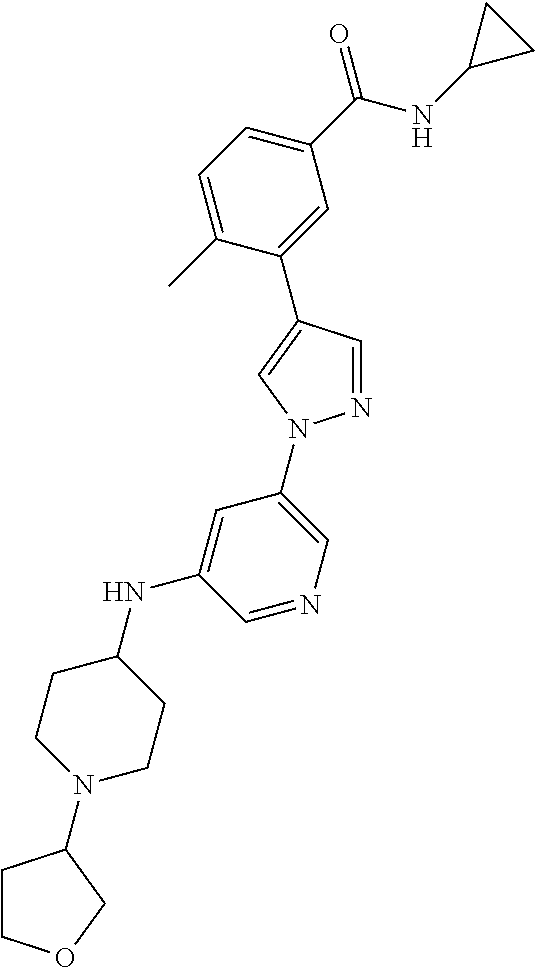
C1=C(C)C(C2=CN(C3=CN=CC(NC4CCN(C5CCOC5)CC4)=C3)N=C2)=CC(C(NC2CC2)=O)=C1
